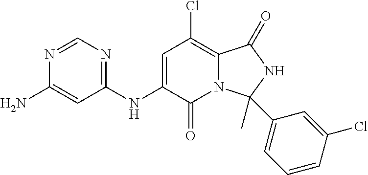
N1=CN=C(NC2=CC(Cl)=C3N(C2=O)C(C2=CC=CC(Cl)=C2)(C)NC3=O)C=C1N
